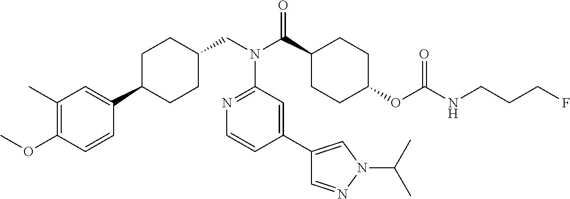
C1(C)=C(OC)C=CC(C2CCC(CN(C3=NC=CC(C4=CN(C(C)C)N=C4)=C3)C(=O)C3CCC(OC(=O)NCCCF)CC3)CC2)=C1
